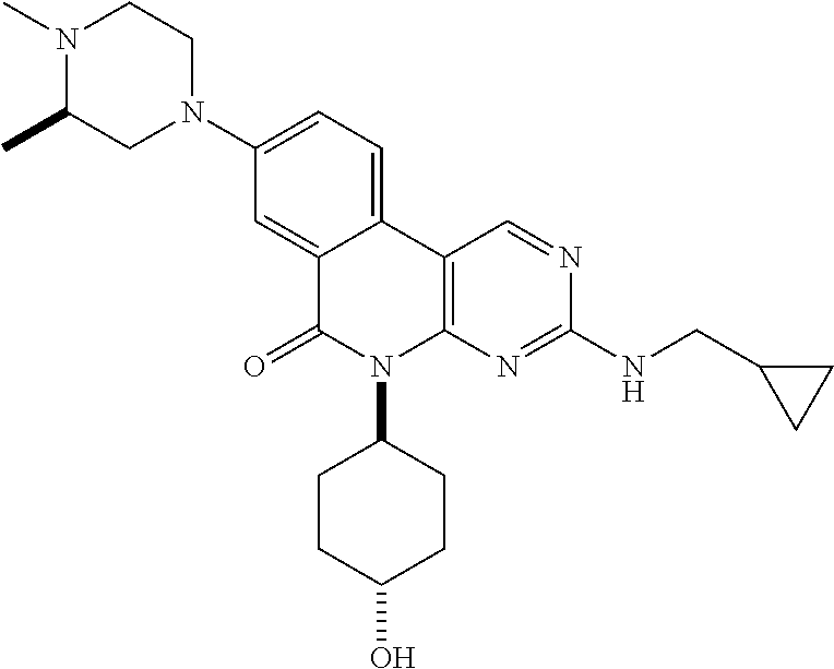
N1(C)C(C)CN(C2=CC=C3C(=C2)C(=O)N(C2CCC(O)CC2)C2=C3C=NC(NCC3CC3)=N2)CC1
